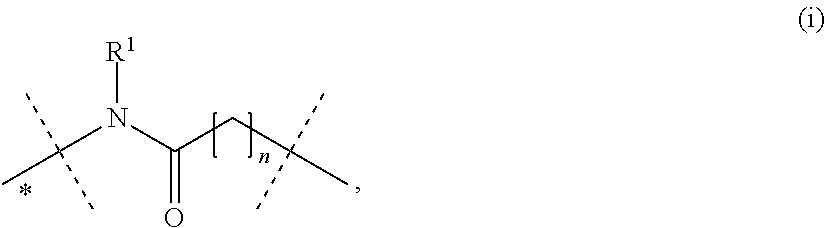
C(N(C(CC(C)(C)C)=O)[R1])(C)(C)C
